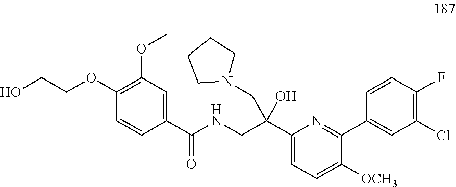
C1(OC)=C(OCCO)C=CC(C(NCC(C2=CC=C([OCH3])C(C3=CC(Cl)=C(F)C=C3)=N2)(O)CN2CCCC2)=O)=C1
